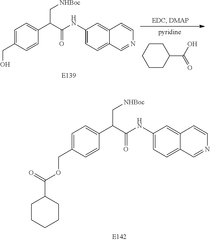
C1(NC(C(C2=CC=C(COC(C3CCCCC3)=O)C=C2)C[NHBoc])=O)=CC=C2C(=C1)C=CN=C2.C1CCCCC1C(O)=O.C1(NC(C(C2=CC=C(CO)C=C2)C[NHBoc])=O)=CC=C2C(=C1)C=CN=C2
